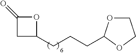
C(CC1OC(=O)C1)CC1OCCO1
